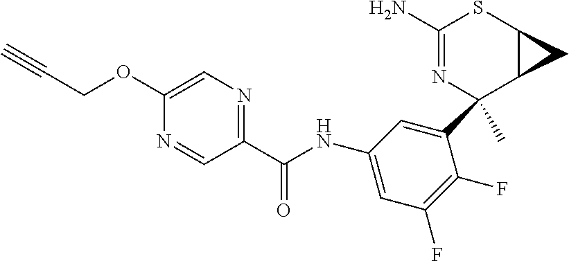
C(C1=NC=C(OCC#C)N=C1)(=O)NC1=CC(F)=C(F)C(C2(C)N=C(N)SC3C2C3)=C1
